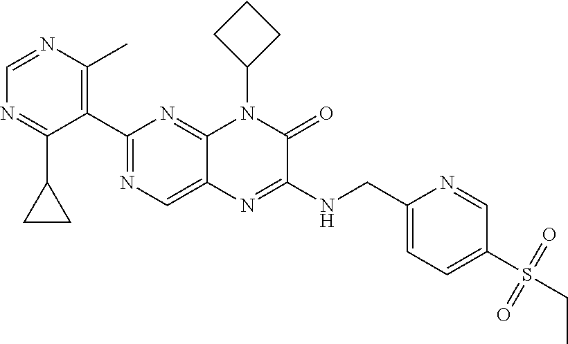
C1=NC(C)=C(C2=NC=C3C(=N2)N(C2CCC2)C(=O)C(NCC2=CC=C(S(CC)(=O)=O)C=N2)=N3)C(C2CC2)=N1
